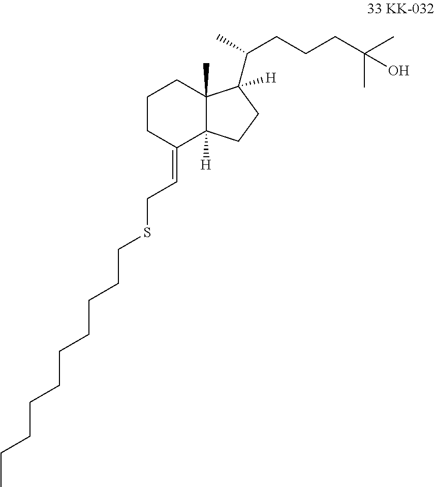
C1CC(=CCSCCCCCCCCCC)C2([H])C(C)(C1)C(C(C)CCCC(C)(C)O)([H])CC2
